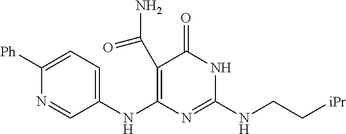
C1(C(N)=O)=C(NC2=CC=C([Ph])N=C2)N=C(NCC[iPr])NC1=O
